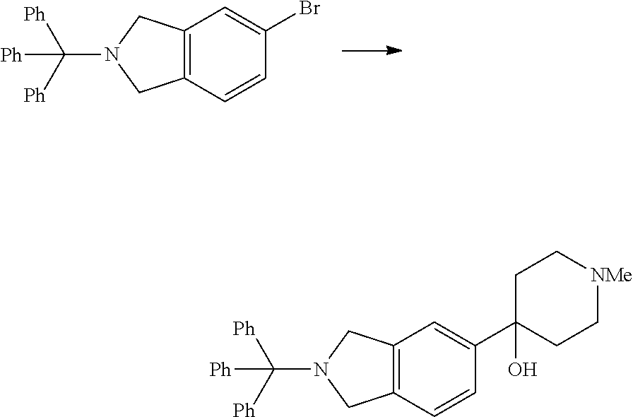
C12=C(C=CC(Br)=C1)CN(C([Ph])([Ph])[Ph])C2.C12=C(C=CC(C3(O)CC[NMe]CC3)=C1)CN(C([Ph])([Ph])[Ph])C2
